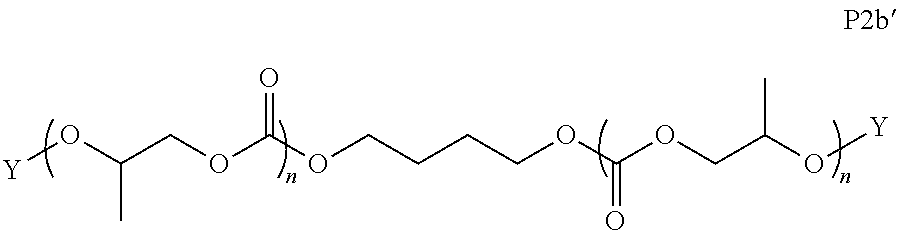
[Y]OC(COC(OCCCCOC(OCC(O[Y])C)=O)=O)C
